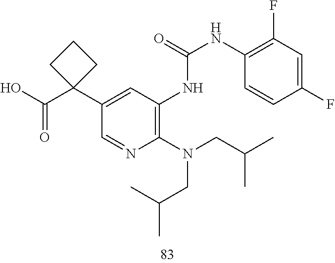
C1(N(CC(C)C)CC(C)C)=C(NC(NC2=C(F)C=C(F)C=C2)=O)C=C(C2(C(O)=O)CCC2)C=N1
